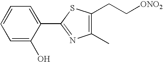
C1(C2=NC(C)=C(CC[ONO2])S2)=CC=CC=C1O
